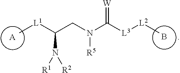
[A].B.[W]=C([L3][L2]C)N(CC([L1]C)N([R1])[R2])[R5]
